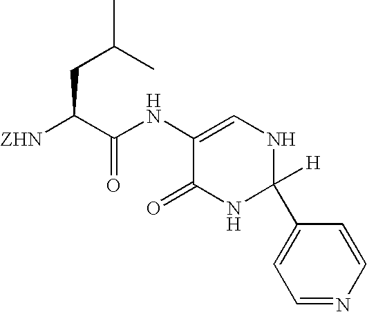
C(C(C(NC1=CNC(C2=CC=NC=C2)([H])NC1=O)=O)[ZHN])C(C)C
